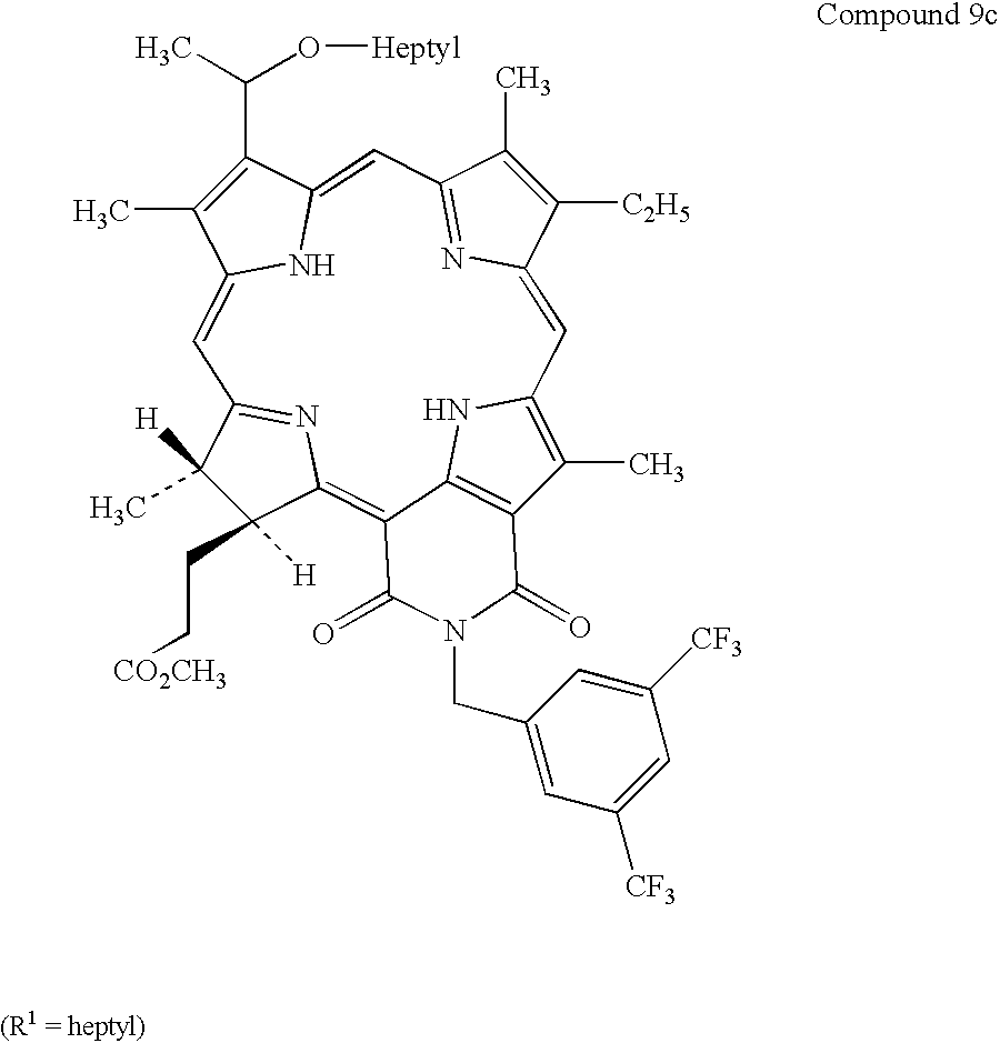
C1=C2N=C(C=C3NC(=CC4=NC(=C5C6=C(C(C)=C1N6)C(=O)N(CC1=CC([CF3])=CC([CF3])=C1)C5=O)C([H])(CC[CO2CH3])C4([H])C)C(C)=C3C(C)O[Heptyl])C(C)=C2[C2H5]
